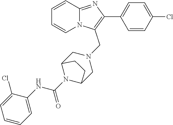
C1=CC=CN2C1=NC(C1=CC=C(Cl)C=C1)=C2CN1CC2N(C(NC3=CC=CC=C3Cl)=O)C(C1)CC2
